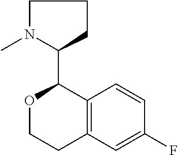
O1CCC2=C(C1C1N(C)CCC1)C=CC(F)=C2
